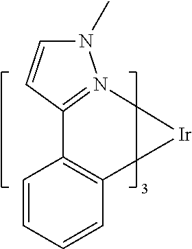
C1=CC2=N(N1C)[Ir]C1=C2C=CC=C1
